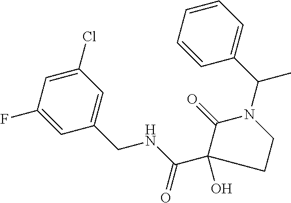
C1(F)=CC(CNC(=O)C2(O)C(=O)N(C(C3=CC=CC=C3)C)CC2)=CC(Cl)=C1
